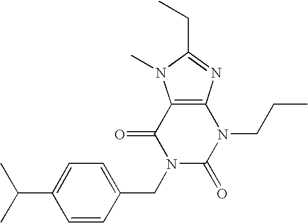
C12=C(N=C(CC)N1C)N(CCC)C(=O)N(CC1=CC=C(C(C)C)C=C1)C2=O
